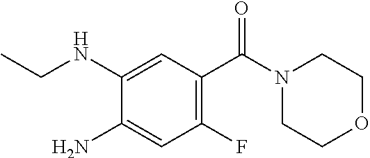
C(NC1=CC(C(N2CCOCC2)=O)=C(F)C=C1N)C
